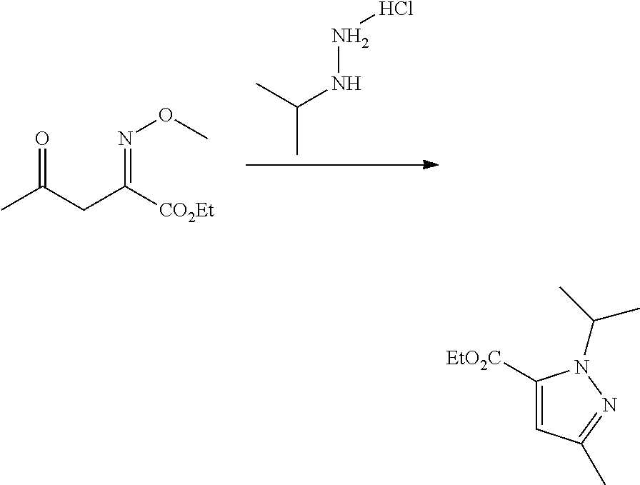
CC(C)NNCl.CC(CC([CO2Et])=NOC)=O.C1([EtO2C])=CC(C)=NN1C(C)C
